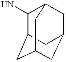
C12CC3CC(CC(C3)C1N)C2
